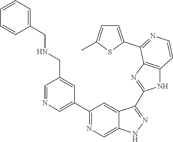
C1=NC=C(C2=NC=C3C(=C2)C(C2=NC4=C(N2)C=CN=C4C2=CC=C(C)S2)=NN3)C=C1CNCC1=CC=CC=C1
